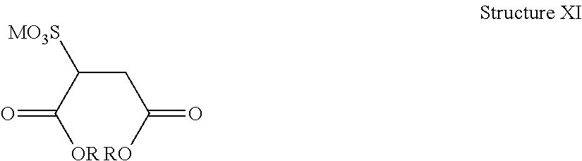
C(C(C([OR])=O)[MO3S])C([RO])=O
